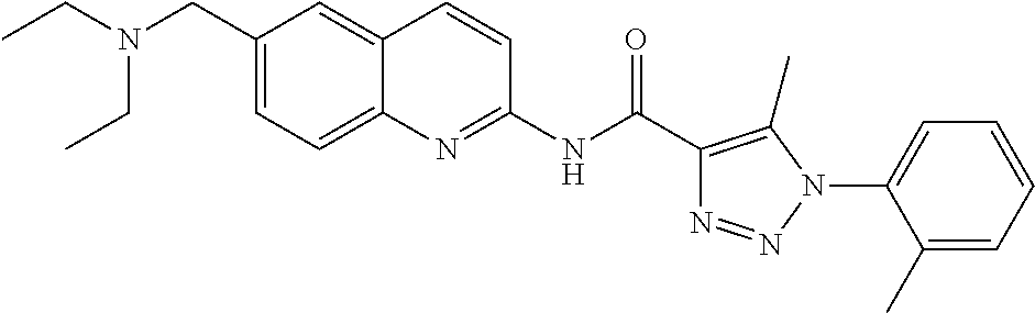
N(C(=O)C1=C(C)N(C2=CC=CC=C2C)N=N1)C1=NC2=CC=C(CN(CC)CC)C=C2C=C1
